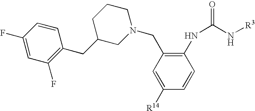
C1([R14])=CC(CN2CCCC(CC3=C(F)C=C(F)C=C3)C2)=C(NC(N[R3])=O)C=C1
